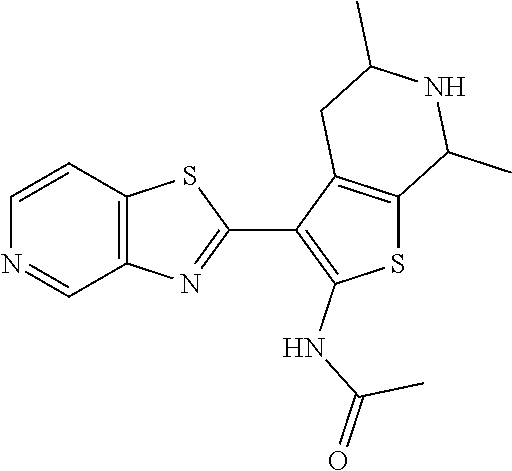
C12=C(C=NC=C1)N=C(C1=C(NC(=O)C)SC3=C1CC(C)NC3C)S2
